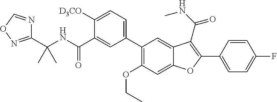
C1=C2C(=CC(C3=CC=C([D3CO])C(C(NC(C4=NOC=N4)(C)C)=O)=C3)=C1OCC)C(C(NC)=O)=C(C1=CC=C(F)C=C1)O2
